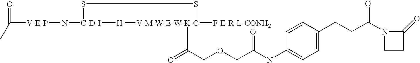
[C-D-I](SS[V-M-W-E-W-K-C]([F-E-R-L-CONH2])(C)C(COCC(NC1=CC=C(CCC(N2C(=O)CC2)=O)C=C1)=O)=O)(N[V-E-P]C(=O)C)[H]
